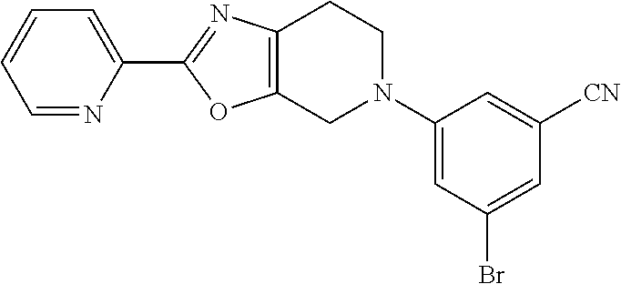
C1=NC(C2=NC3=C(O2)CN(C2=CC(Br)=CC([CN])=C2)CC3)=CC=C1
